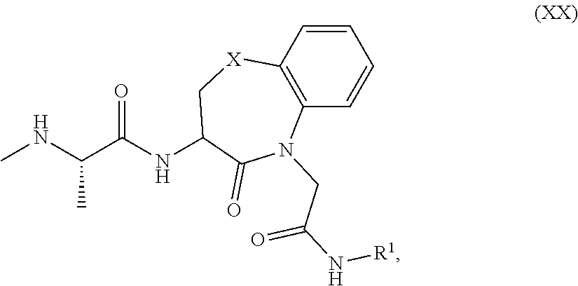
CNC(C(NC1C(=O)N(CC(N[R1])=O)C2=C([X]C1)C=CC=C2)=O)C
